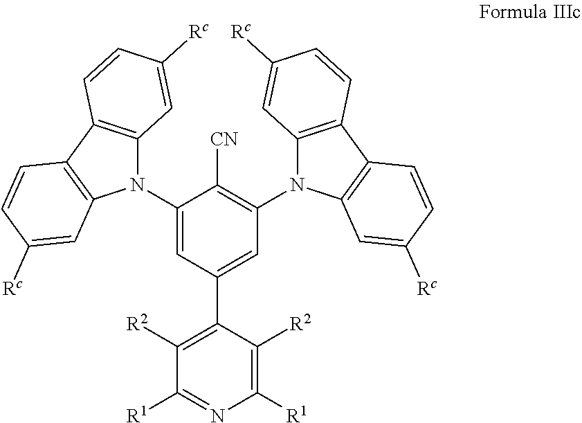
C1([R2])=C(C2=CC(N3C4=C(C5=C3C=C([Rc])C=C5)C=CC([Rc])=C4)=C([CN])C(N3C4=C(C5=C3C=C([Rc])C=C5)C=CC([Rc])=C4)=C2)C([R2])=C([R1])N=C1[R1]
